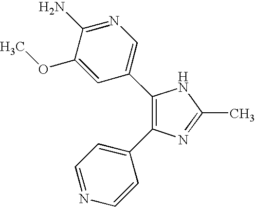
C1(C2=CN=C(N)C(OC)=C2)=C(C2=CC=NC=C2)N=C(C)N1
